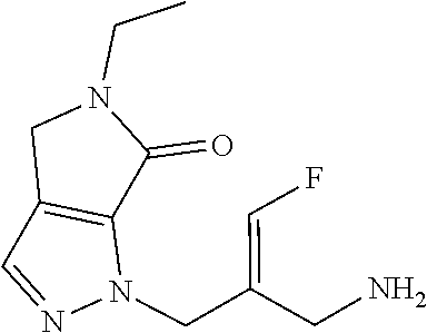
C12=C(C=NN1CC(CN)=CF)CN(CC)C2=O
